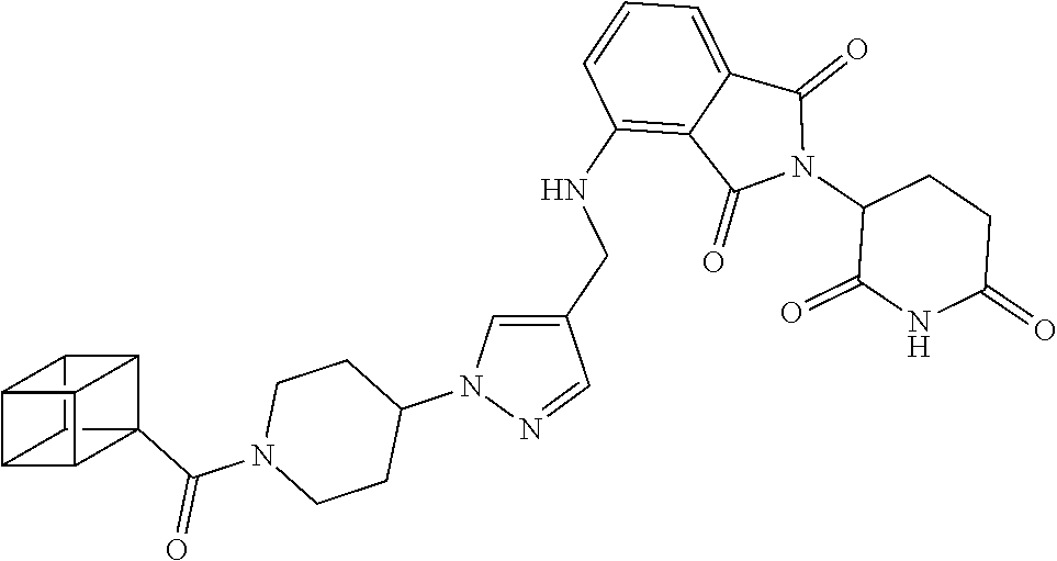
C12C3(C(N4CCC(N5C=C(CNC6=C7C(=CC=C6)C(=O)N(C6C(=O)NC(=O)CC6)C7=O)C=N5)CC4)=O)C4C1C1C4C3C21
